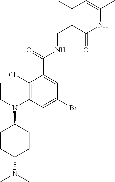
C1(C)=C(CNC(C2=CC(Br)=CC(N(CC)C3CCC(N(C)C)CC3)=C2Cl)=O)C(=O)NC(C)=C1
